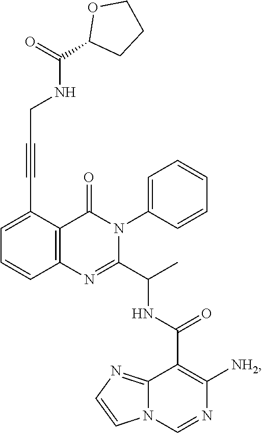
C1=C(C#CCNC(=O)C2OCCC2)C2=C(C=C1)N=C(C(C)NC(=O)C1=C([NH2])N=CN3C1=NC=C3)N(C1=CC=CC=C1)C2=O
